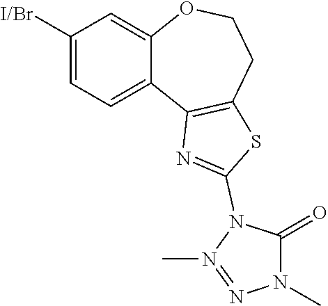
C1([I/Br])=CC=C2C(=C1)OCCC1=C2N=C(N2C(=O)N(C)N=N2C)S1
